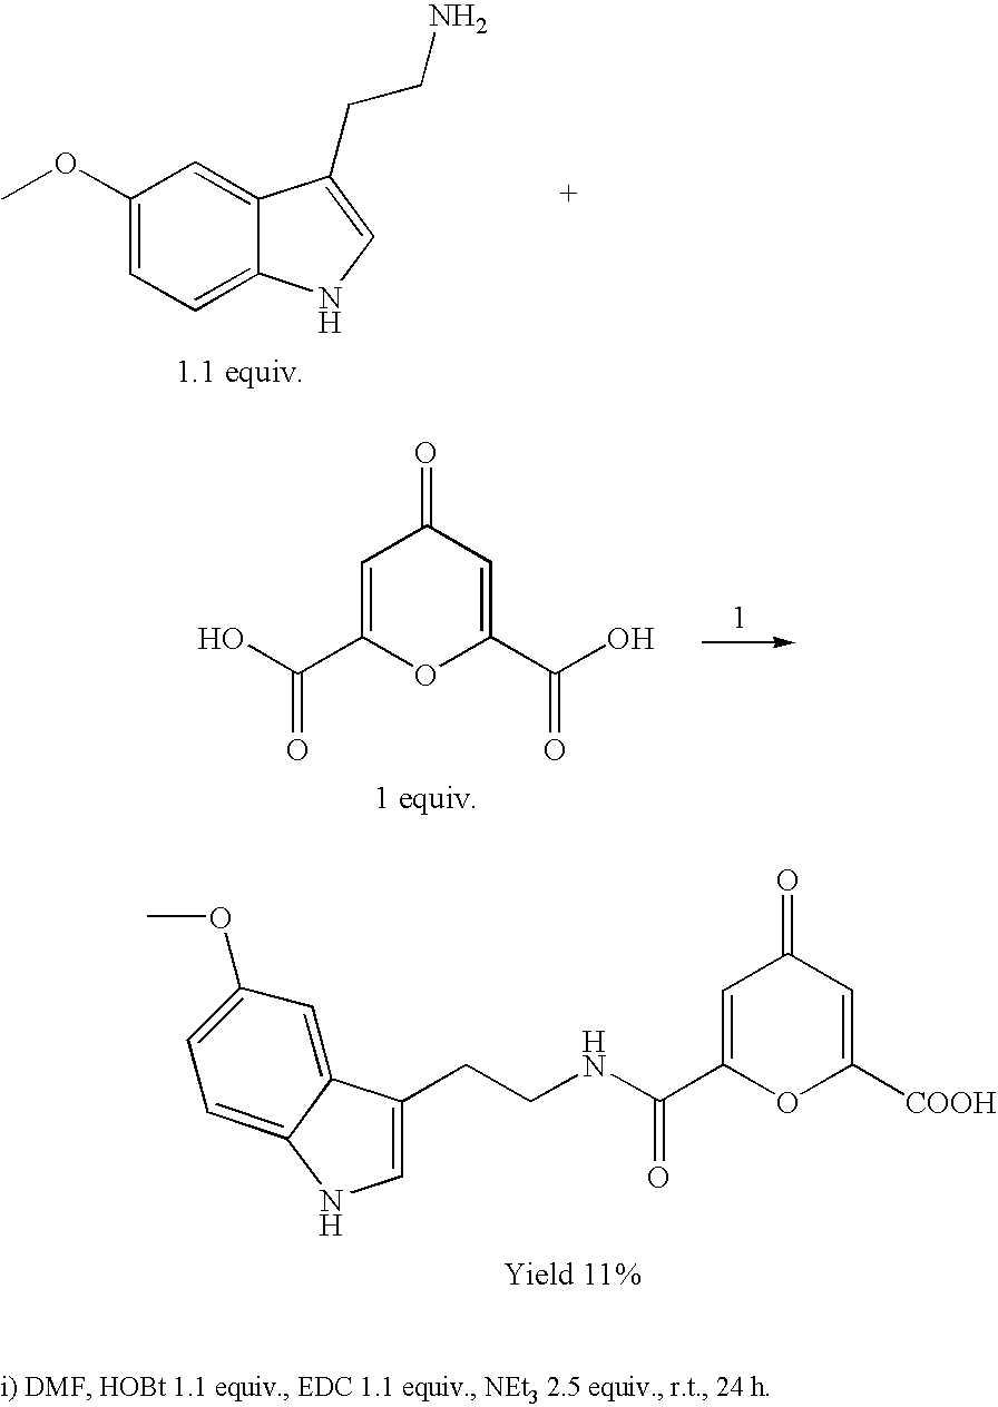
C1(OC)=CC=C2C(=C1)C(CCN)=CN2.C1=C(C(O)=O)OC(C(O)=O)=CC1=O.C1=C(C(NCCC2=CNC3=CC=C(OC)C=C23)=O)OC([COOH])=CC1=O
